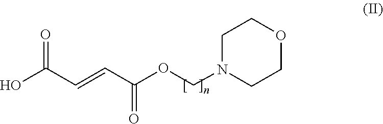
C1N(COC(C=CC(O)=O)=O)CCOC1
